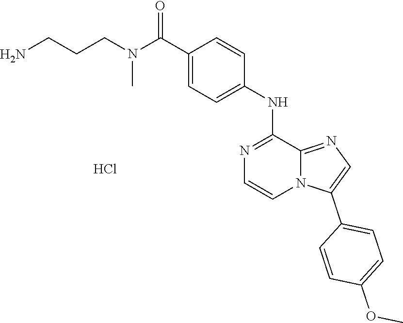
Cl.C1=C(NC2=NC=CN3C2=NC=C3C2=CC=C(OC)C=C2)C=CC(C(N(CCCN)C)=O)=C1
